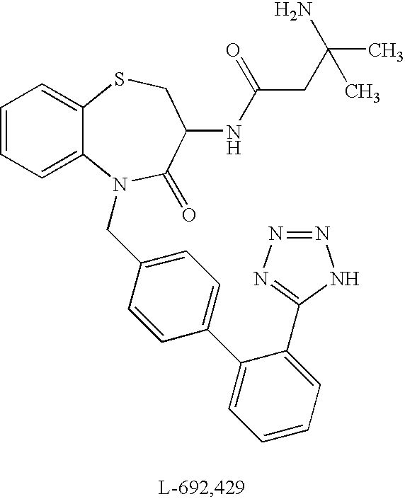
C1=CC=C2C(=C1)SCC(NC(=O)CC(N)(C)C)C(=O)N2CC1=CC=C(C2=CC=CC=C2C2=NN=NN2)C=C1
